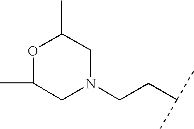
O1C(C)CN(CCC(C)C)CC1C
